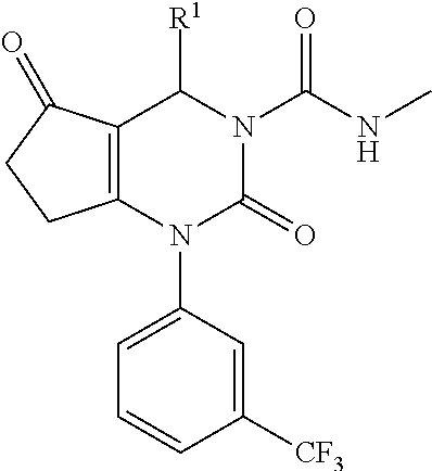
C12=C(N(C3=CC=CC([CF3])=C3)C(=O)N(C(NC)=O)C1[R1])CCC2=O
